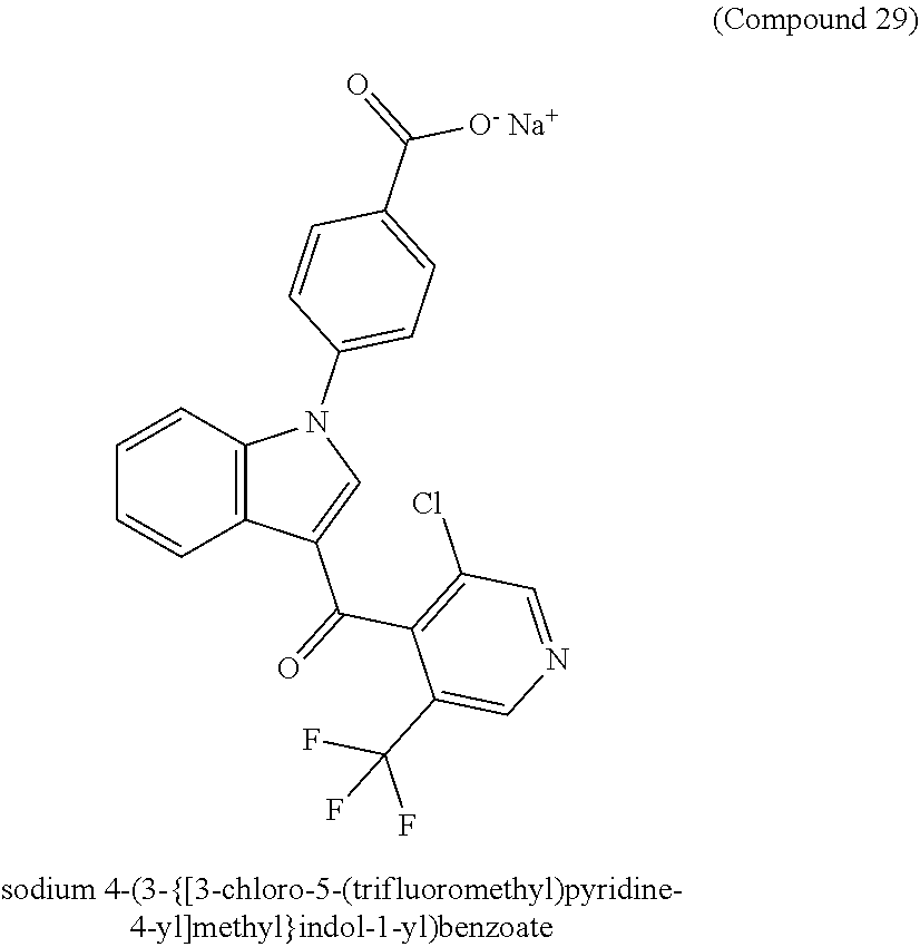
C12=C(C=CC=C1)N(C1=CC=C(C(=O)[O- Na+])C=C1)C=C2C(=O)C1=C(Cl)C=NC=C1C(F)(F)F
